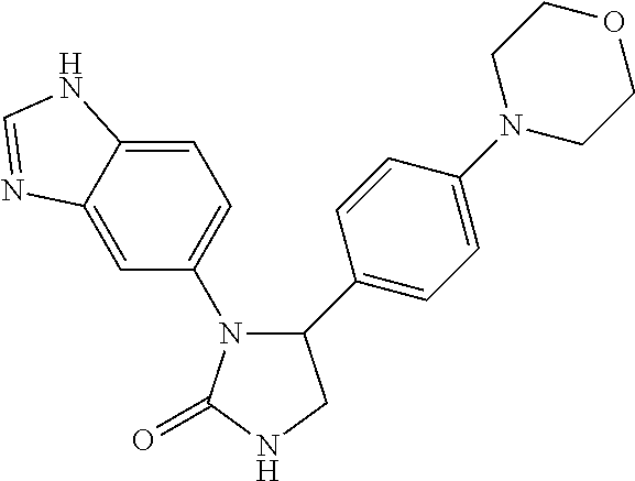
C1(C2=CC=C(N3CCOCC3)C=C2)N(C2=CC=C3C(=C2)N=CN3)C(=O)NC1
